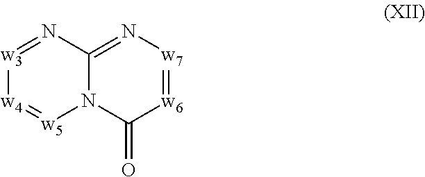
[w3]1=NC2=N[w7]=[w6]C(=O)N2[w5]=[w4]1
